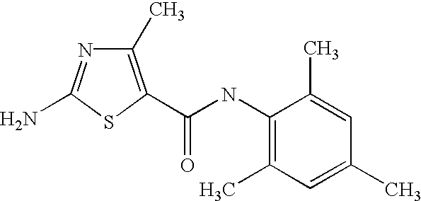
C1(C)=C(C(NC2=C(C)C=C(C)C=C2C)=O)SC(N)=N1
